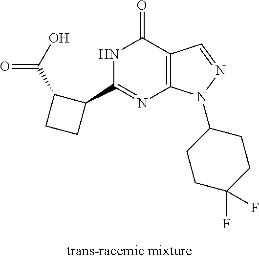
N1C(C2C(C(=O)O)CC2)=NC2=C(C1=O)C=NN2C1CCC(F)(F)CC1
